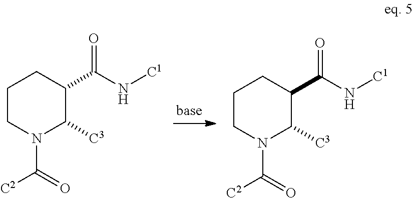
C1([C3])C(C(N[C1])=O)CCCN1C(=O)[C2].C1([C3])C(C(N[C1])=O)CCCN1C(=O)[C2]
